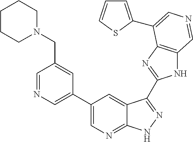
C1(C2=CN=CC(CN3CCCCC3)=C2)=CN=C2C(=C1)C(C1=NC3=C(N1)C=NC=C3C1=CC=CS1)=NN2
